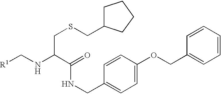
C(NC(C(=O)NCC1=CC=C(OCC2=CC=CC=C2)C=C1)CSCC1CCCC1)[R1]
